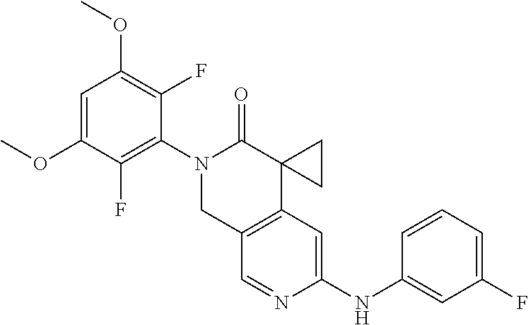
C1=C(OC)C(F)=C(N2CC3=C(C4(C2=O)CC4)C=C(NC2=CC(F)=CC=C2)N=C3)C(F)=C1OC
